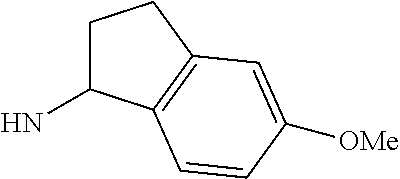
C1C(N)C2=C(C1)C=C([OMe])C=C2
